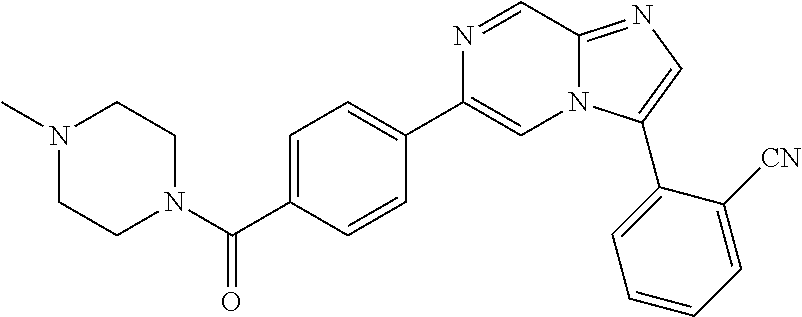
C1=C(C(=O)N2CCN(C)CC2)C=CC(C2=CN3C(=NC=C3C3=CC=CC=C3[CN])C=N2)=C1
